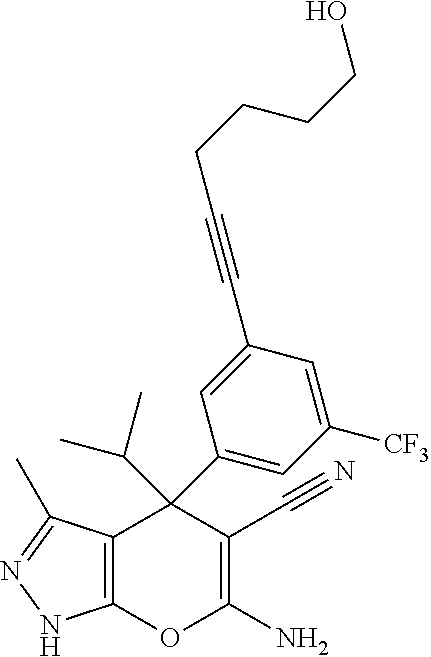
C12=C(C(C)=NN1)C(C1=CC([CF3])=CC(C#CCCCCO)=C1)(C(C)C)C(C#N)=C(N)O2
